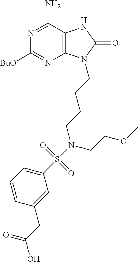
C1([BuO])=NC2=C(C(N)=N1)NC(=O)N2CCCCN(S(C1=CC=CC(CC(O)=O)=C1)(=O)=O)CCOC
